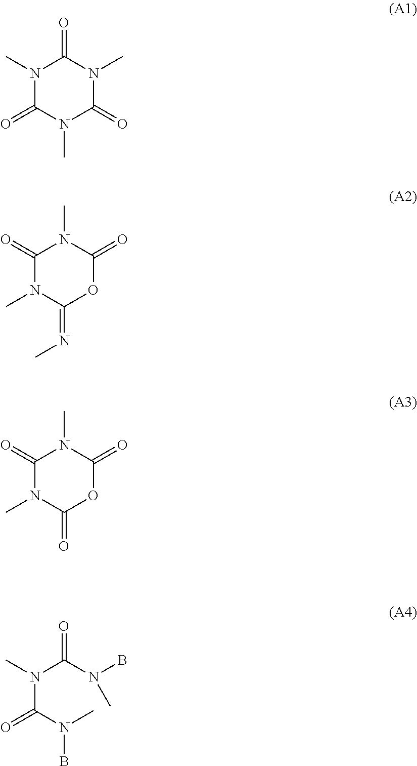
N1(C)C(=O)N(C)C(=O)N(C)C1=O.C1(=O)N(C)C(=NC)OC(=O)N1C.C1(=O)N(C)C(=O)OC(=O)N1C.N(C(N(C)B)=O)(C(N(B)C)=O)C
